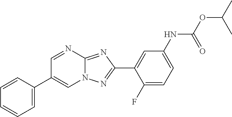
C1=C(C2=CN3C(=NC(C4=CC(NC(OC(C)C)=O)=CC=C4F)=N3)N=C2)C=CC=C1
